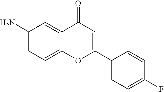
C1(N)=CC=C2C(=C1)C(=O)C=C(C1=CC=C(F)C=C1)O2
